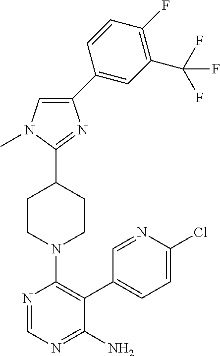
C1(C2=CC(C(F)(F)F)=C(F)C=C2)=CN(C)C(C2CCN(C3=C(C4=CC=C(Cl)N=C4)C(N)=NC=N3)CC2)=N1
